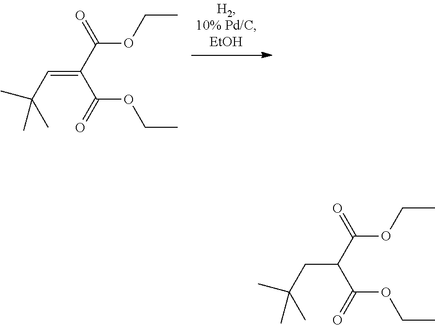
CCOC(C(C(OCC)=O)=CC(C)(C)C)=O.CCOC(C(C(OCC)=O)CC(C)(C)C)=O
